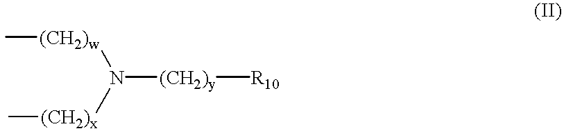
N([(CH2)y][R10])([(CH2)w]C)[(CH2)x]C
